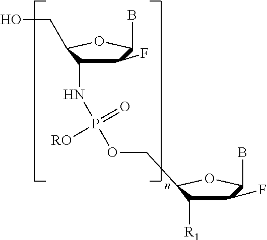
C1(F)C(NP(OCC2C([R1])C(F)C(B)O2)(=O)[RO])C(CO)OC1B
